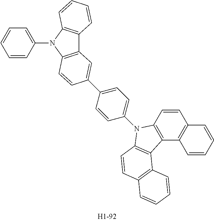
C12=C(N(C3=CC=CC=C3)C3=C1C=CC=C3)C=CC(C1=CC=C(N3C4=C(C5=C(C=C4)C=CC=C5)C4=C3C=CC3=C4C=CC=C3)C=C1)=C2
